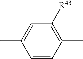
C1=CC(C)=C([R43])C=C1C
